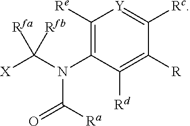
C1([Re])=C(N(C([X])([Rfb])[Rfa])C([Ra])=O)C([Rd])=C([R])C([Rc])=[Y]1
